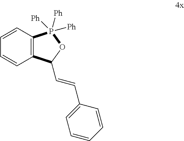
C1=CC2=C(C=C1)C(C=CC1=CC=CC=C1)OP2([Ph])([Ph])[Ph]
